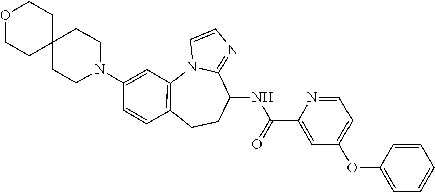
N12C3=C(C=CC(N4CCC5(CC4)CCOCC5)=C3)CCC(NC(=O)C3=CC(OC4=CC=CC=C4)=CC=N3)C1=NC=C2
